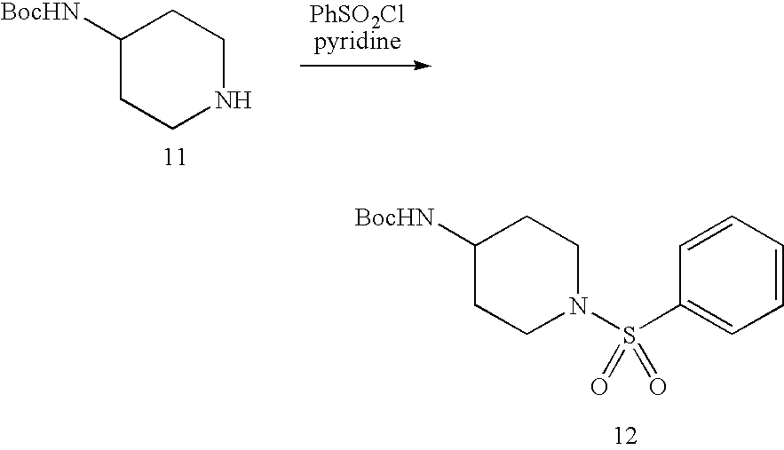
C1([BocHN])CCNCC1.C1([BocHN])CCN(S(=O)(=O)C2=CC=CC=C2)CC1
